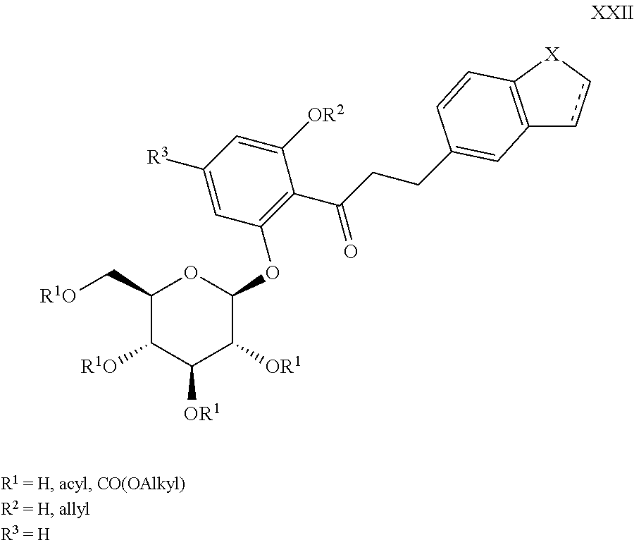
C1(C[R1O])C([R1O])C([OR1])C([OR1])C(OC2=C(C(CCC3=CC4=C([X]cc4)C=C3)=O)C([OR2])=CC([R3])=C2)O1
